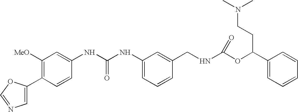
C1(C2=C([MeO])C=C(NC(NC3=CC=CC(CNC(OC(C4=CC=CC=C4)CCN(C)C)=O)=C3)=O)C=C2)=CN=CO1
